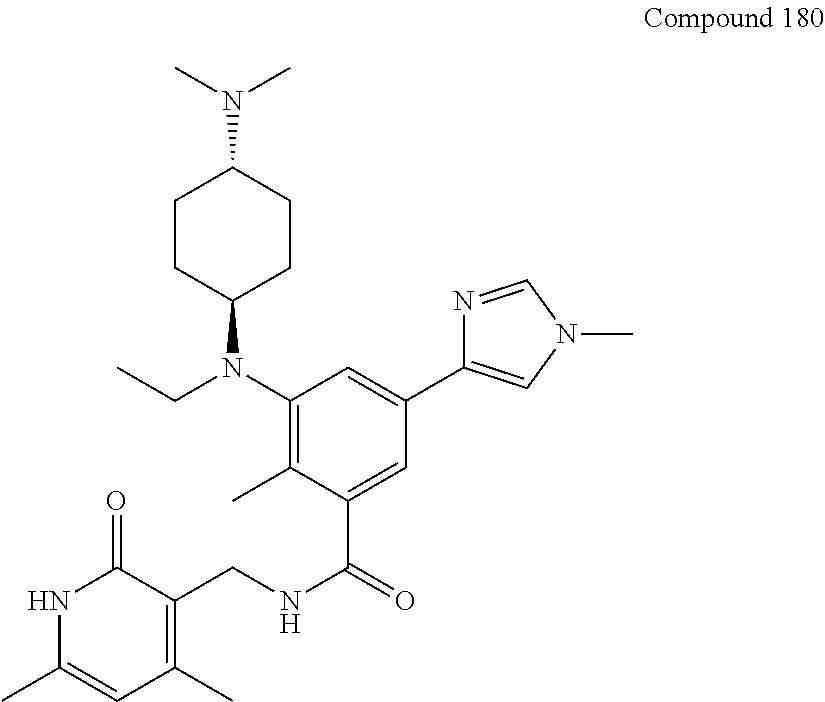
N(C1CCC(N(C2=C(C)C(C(=O)NCC3=C(C)C=C(C)NC3=O)=CC(C3=CN(C)C=N3)=C2)CC)CC1)(C)C
